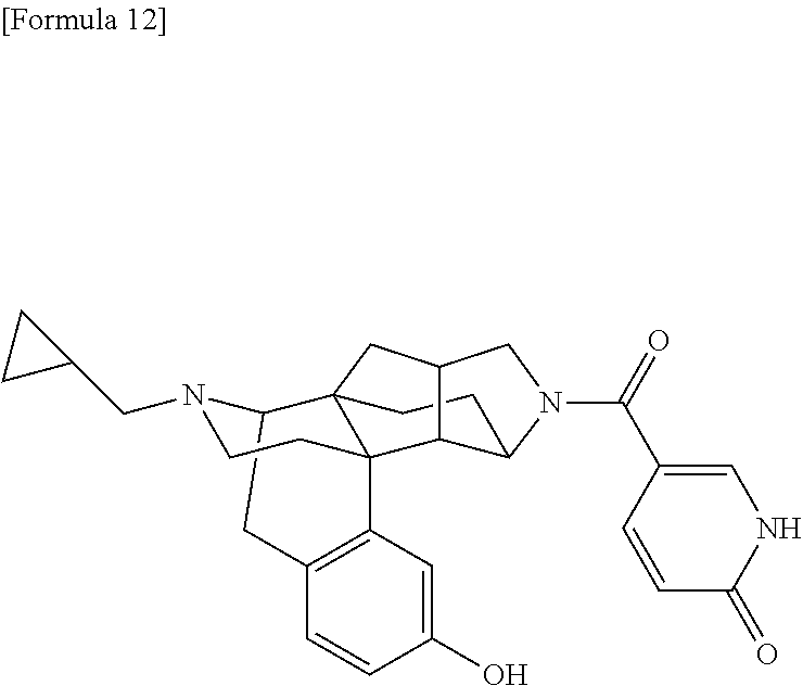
C12CC3=C(C4(CCN1CC1CC1)C21CCC2C4C(CN2C(=O)C2=CNC(=O)C=C2)C1)C=C(O)C=C3
